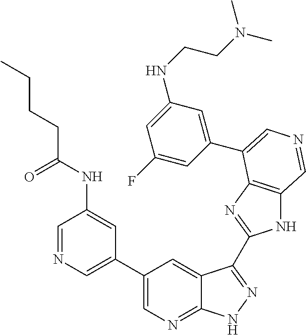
C1(C2=CN=CC(NC(CCCC)=O)=C2)=CN=C2C(=C1)C(C1=NC3=C(N1)C=NC=C3C1=CC(NCCN(C)C)=CC(F)=C1)=NN2
